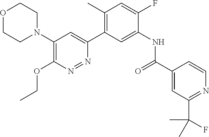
O1CCN(C2=C(OCC)N=NC(C3=C(C)C=C(F)C(NC(C4=CC(C(F)(C)C)=NC=C4)=O)=C3)=C2)CC1
